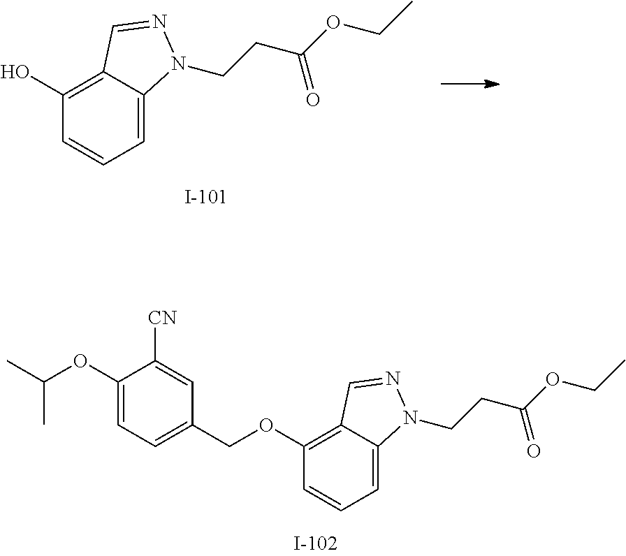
C1=CC=C2C(=C1OCC1=CC=C(OC(C)C)C([CN])=C1)C=NN2CCC(OCC)=O.C1=CC=C2C(=C1O)C=NN2CCC(OCC)=O
